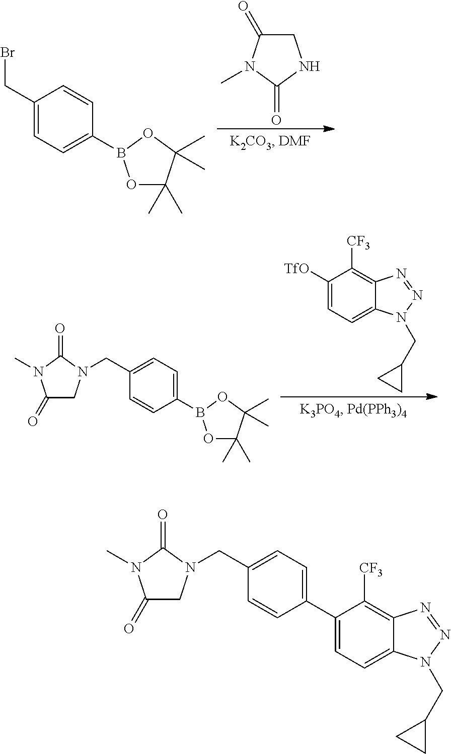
C1C(=O)N(C)C(=O)N1.C1(CBr)=CC=C(B2OC(C)(C)C(C)(C)O2)C=C1.C1([TfO])=CC=C2C(=C1[CF3])N=NN2CC1CC1.C1(CN2CC(=O)N(C)C2=O)=CC=C(B2OC(C)(C)C(C)(C)O2)C=C1.C1(CN2CC(=O)N(C)C2=O)=CC=C(C2=CC=C3C(=C2[CF3])N=NN3CC2CC2)C=C1
